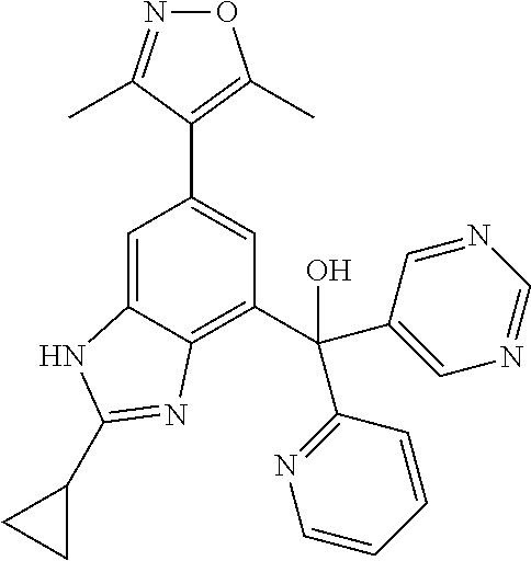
C1=C2C(=C(C(C3=NC=CC=C3)(C3=CN=CN=C3)O)C=C1C1=C(C)ON=C1C)N=C(C1CC1)N2
